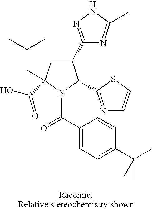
C1(C2=NNC(C)=N2)CC(CC(C)C)(C(O)=O)N(C(C2=CC=C(C(C)(C)C)C=C2)=O)C1C1=NC=CS1
